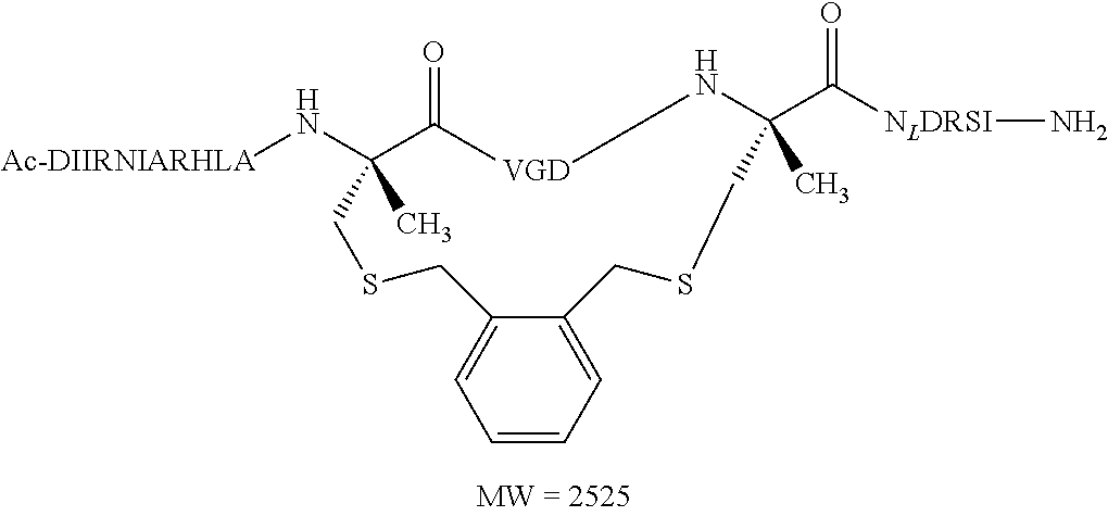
[Ac-DIIRNIARHLA]NC1(C)CSCC2=CC=CC=C2CSCC(C([NLDRSI]N)=O)(C)N[VGD]C1=O
